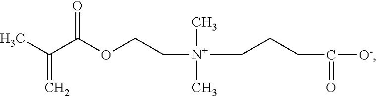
C(=C)(C)C(OCC[N+](C)(C)CCCC([O-])=O)=O
